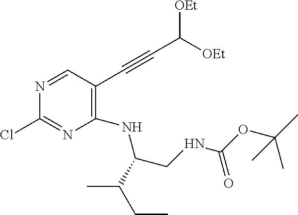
C1(NC(CNC(OC(C)(C)C)=O)C(CC)C)=C(C#CC([OEt])[OEt])C=NC(Cl)=N1
